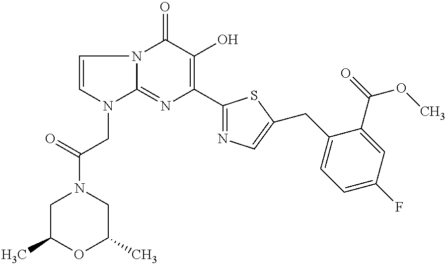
C1=CN(CC(N2CC(C)OC(C)C2)=O)C2=NC(C3=NC=C(CC4=CC=C(F)C=C4C(=O)OC)S3)=C(O)C(=O)N12
